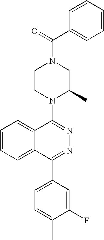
C(=O)(N1CCN(C2=NN=C(C3=CC=C(C)C(F)=C3)C3=CC=CC=C23)C(C)C1)C1=CC=CC=C1
